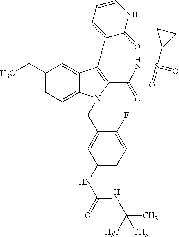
C1(CC)=CC=C2C(=C1)C(C1=CC=CNC1=O)=C(C(=O)NS(C1CC1)(=O)=O)N2CC1=CC(NC(NC(C)(C)C)=O)=CC=C1F
